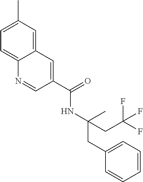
CC(NC(C1=CC2=CC(C)=CC=C2N=C1)=O)(CC1=CC=CC=C1)CC(F)(F)F
